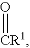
O=[CR1]
